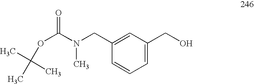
C1(CN(C(OC(C)(C)C)=O)C)=CC(CO)=CC=C1
